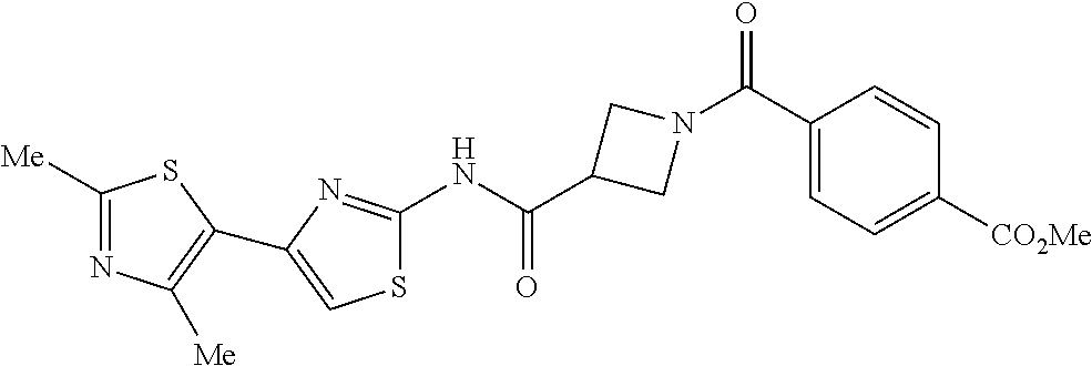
C1([Me])=NC([Me])=C(C2=CSC(NC(C3CN(C(C4=CC=C([CO2Me])C=C4)=O)C3)=O)=N2)S1
